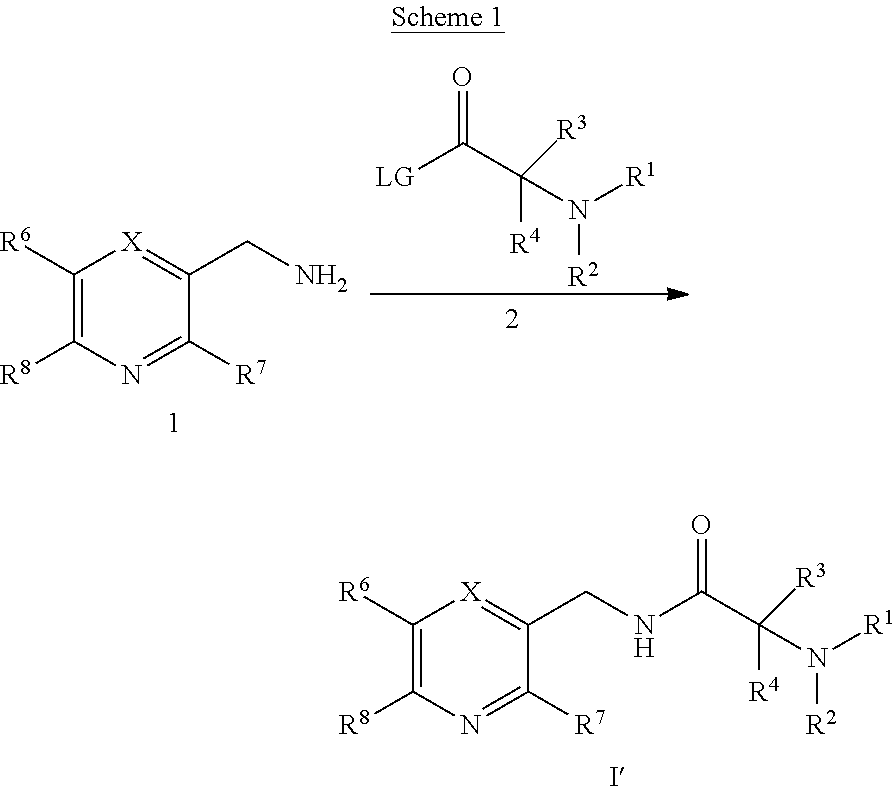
C1([R6])=C([R8])N=C([R7])C(CNC(C(N([R1])[R2])([R4])[R3])=O)=[X]1.C1([R6])=C([R8])N=C([R7])C(CN)=[X]1.[LG]C(C(N([R2])[R1])([R4])[R3])=O
